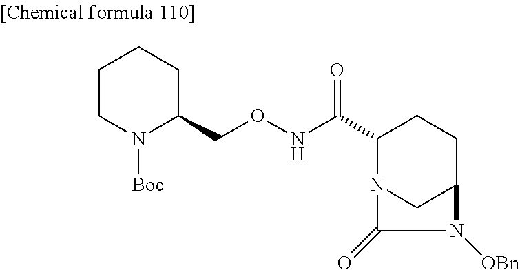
C1(C(NOCC2CCCCN2[Boc])=O)N2CC(CC1)N([OBn])C2=O
